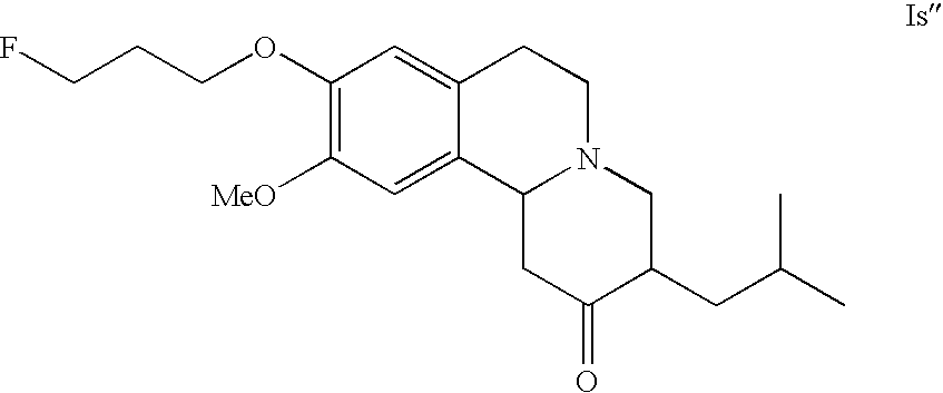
C1(OCCCF)=C([MeO])C=C2C(=C1)CCN1C2CC(=O)C(CC(C)C)C1
